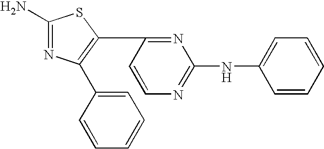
C1=C(C2=C(C3=NC(NC4=CC=CC=C4)=NC=C3)SC(N)=N2)C=CC=C1
